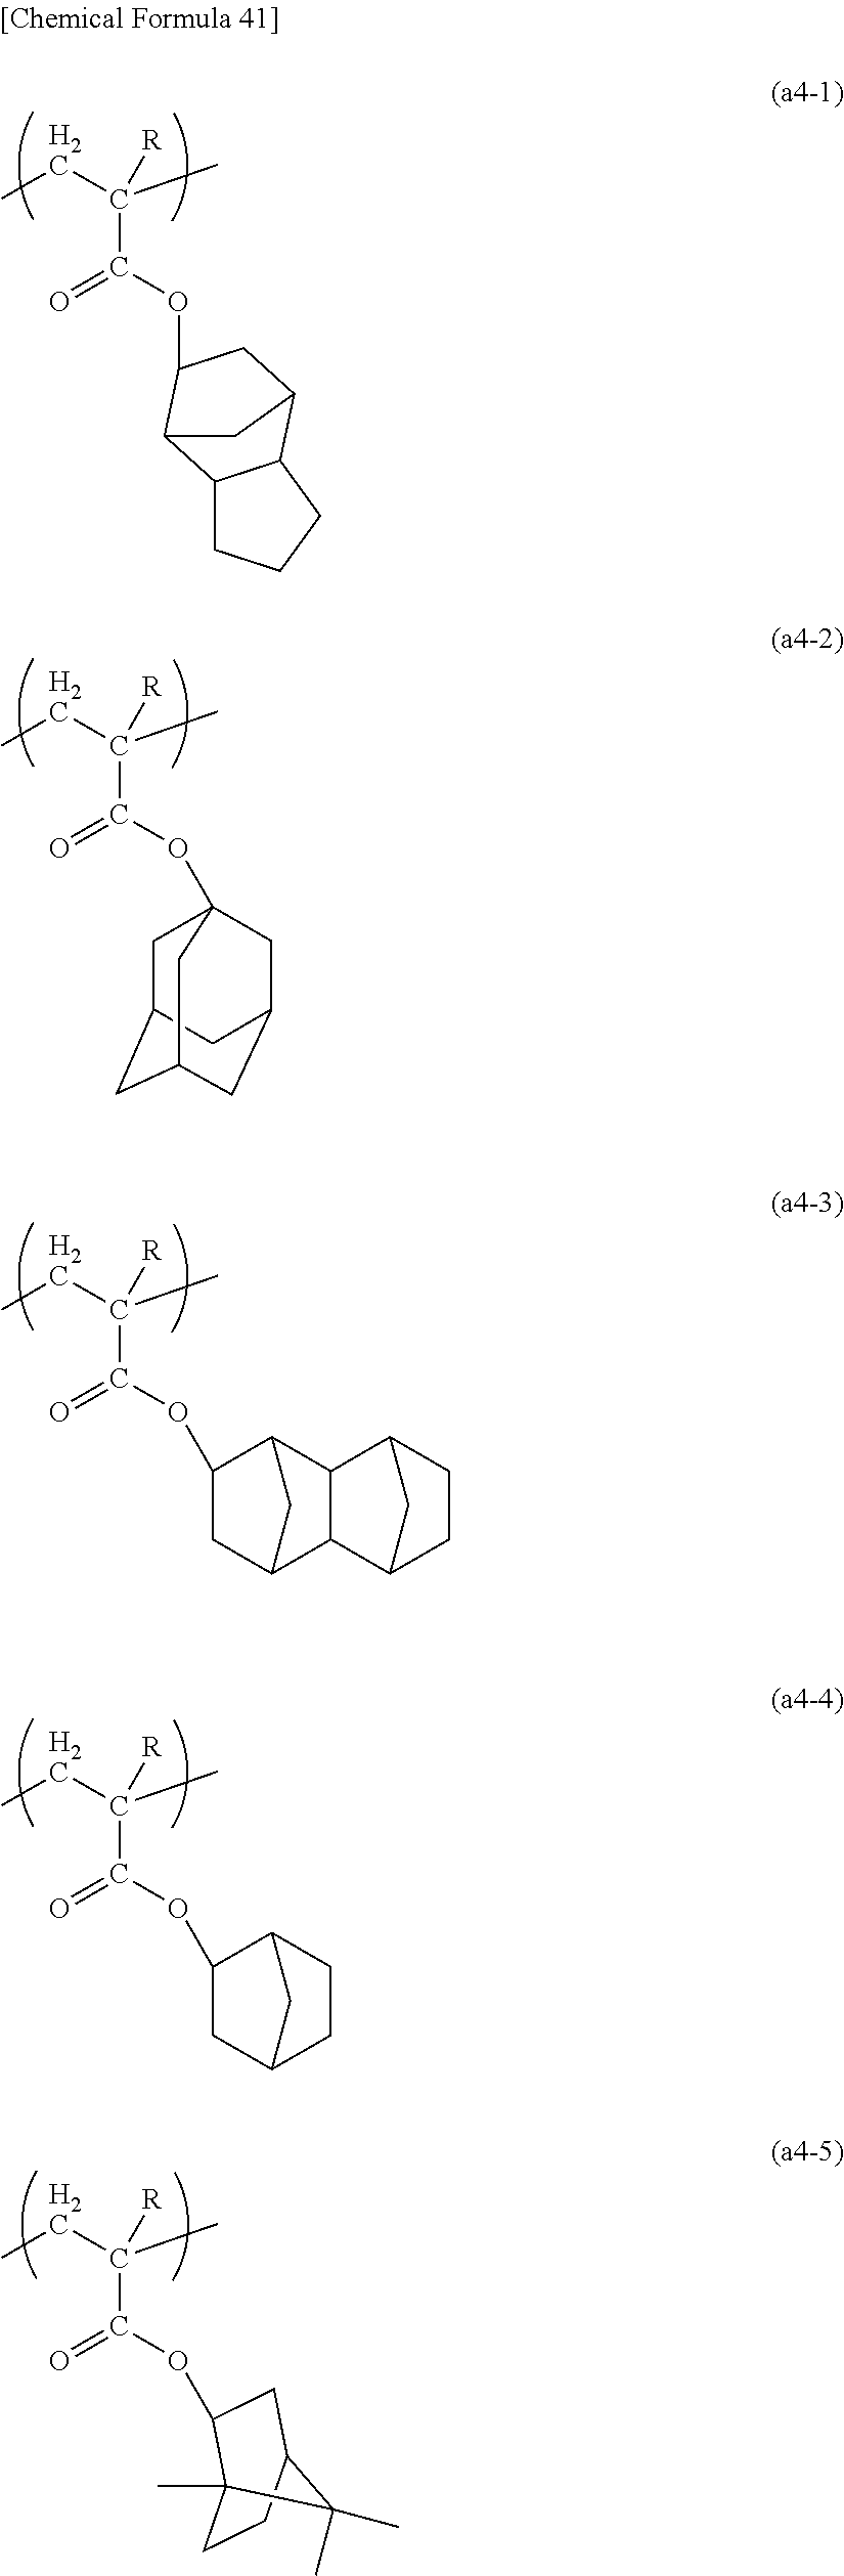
CCC(C)([R])C(OC1CC2C3C(CCC3)C1C2)=O.CCC(C)([R])C(OC12CC3CC(CC(C1)C3)C2)=O.CCC(C)([R])C(OC1CC2CC1C1C2C2CCC1C2)=O.CCC(C)([R])C(OC1CC2CC1CC2)=O.CCC(C)([R])C(OC1C2(C)CCC(C1)C2(C)C)=O
